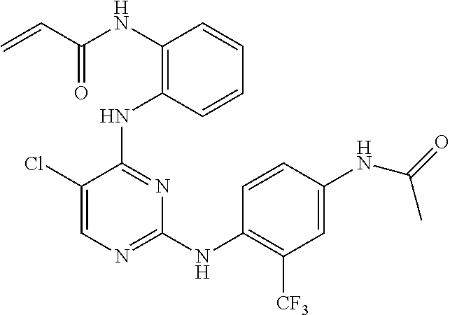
N(C1=C(NC2=NC(NC3=C([CF3])C=C(NC(C)=O)C=C3)=NC=C2Cl)C=CC=C1)C(C=C)=O
